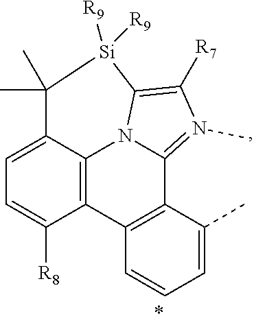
C12=C3C4=C(C5=N(C)C([R7])=C(N15)[Si]([R9])([R9])C(C)(C)C2=CC=C3[R8])C(C)=CC=C4
